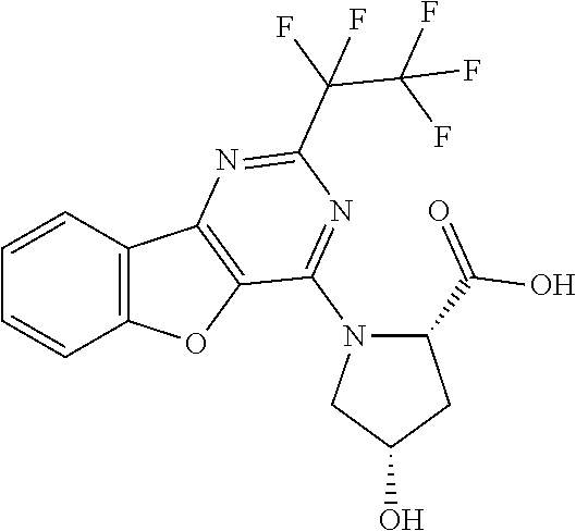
C1=CC2=C(C=C1)OC1=C2N=C(C(C(F)(F)F)(F)F)N=C1N1C(C(O)=O)CC(O)C1
